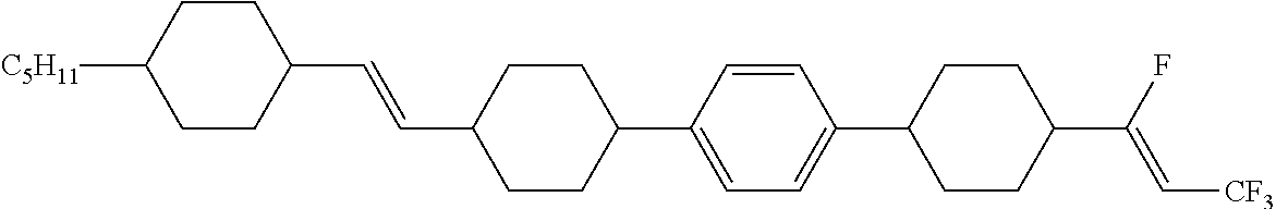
[C5H11]C1CCC(C=CC2CCC(C3=CC=C(C4CCC(C(F)=C[CF3])CC4)C=C3)CC2)CC1
